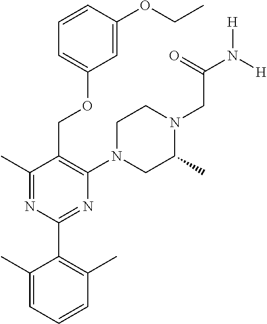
C1=C(OCC)C=CC=C1OCC1=C(N2CC(C)N(CC(N([H])[H])=O)CC2)N=C(C2=C(C)C=CC=C2C)N=C1C
